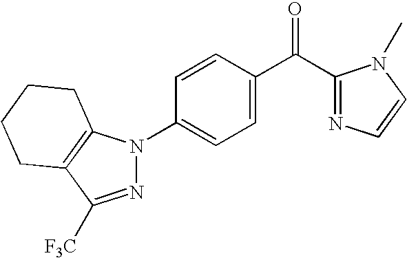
N1=C([F3C])C2=C(N1C1=CC=C(C(C3=NC=CN3C)=O)C=C1)CCCC2
